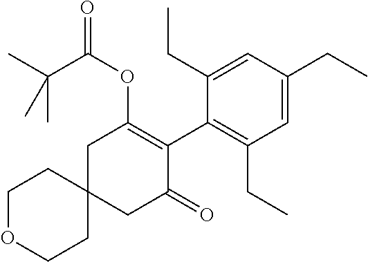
C1OCCC2(C1)CC(=O)C(C1=C(CC)C=C(CC)C=C1CC)=C(OC(C(C)(C)C)=O)C2
